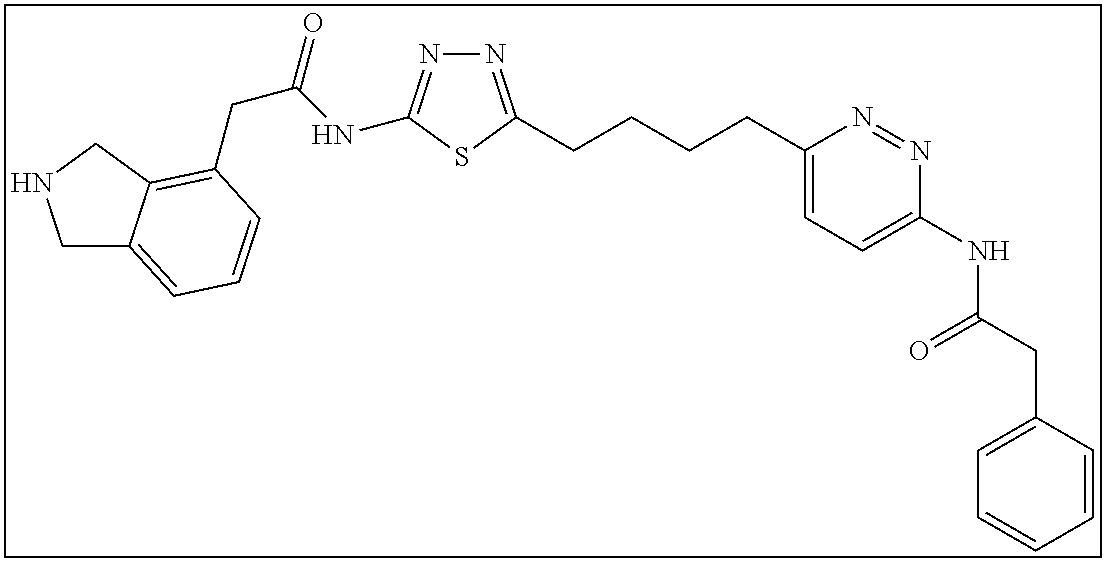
N1=C(CCCCC2=CC=C(NC(CC3=CC=CC=C3)=O)N=N2)SC(NC(CC2=C3C(=CC=C2)CNC3)=O)=N1
